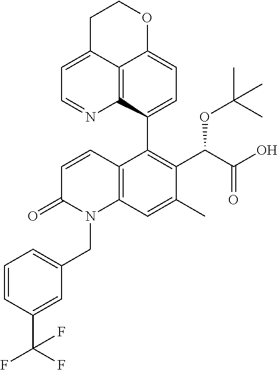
C12=C3C(C4=C(C(C(O)=O)OC(C)(C)C)C(C)=CC5=C4C=CC(=O)N5CC4=CC=CC(C(F)(F)F)=C4)=CC=C1OCCC2=CC=N3
